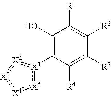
C1(O)=C([X1]2:[X5]:[X4]:[X3]:[X2]:2)C([R4])=C([R3])C([R2])=C1[R1]
